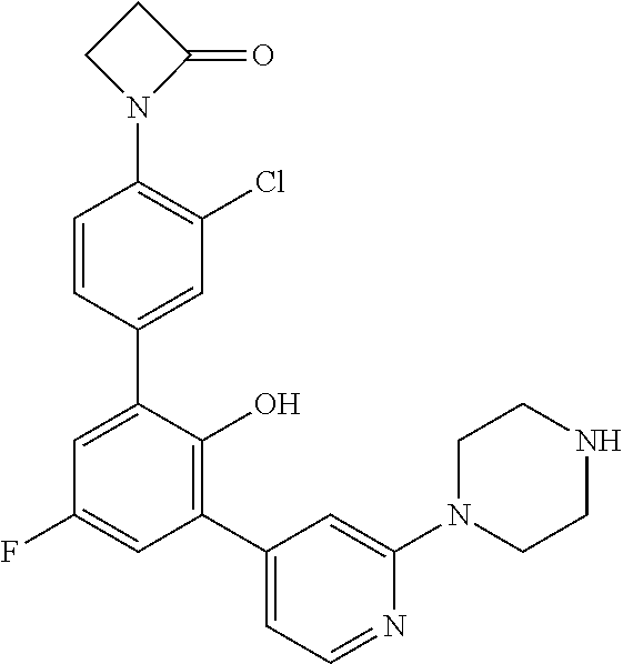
N1(C2=C(Cl)C=C(C3=CC(F)=CC(C4=CC=NC(N5CCNCC5)=C4)=C3O)C=C2)C(=O)CC1
